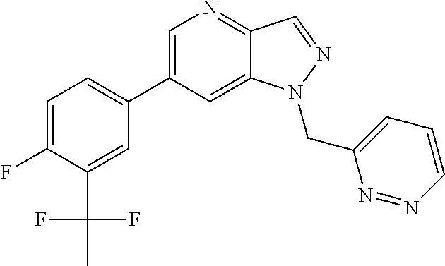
C1(C2=CC=C(F)C(C(C)(F)F)=C2)=CN=C2C(=C1)N(CC1=CC=CN=N1)N=C2
